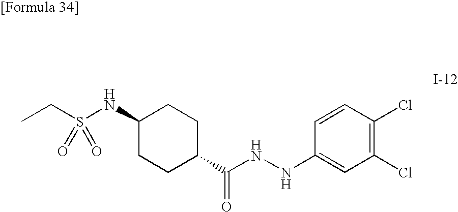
C1(NS(CC)(=O)=O)CCC(C(NNC2=CC(Cl)=C(Cl)C=C2)=O)CC1
